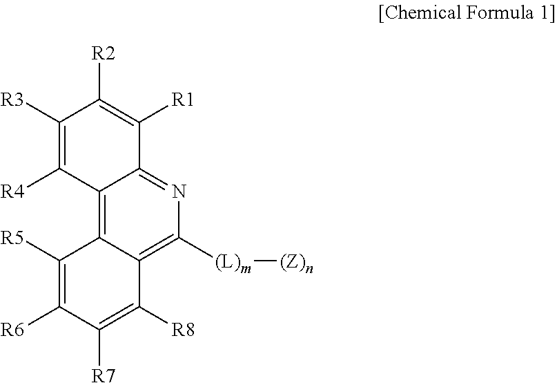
C12=C3C(=C([(L)m][(Z)n])N=C1C([R1])=C([R2])C([R3])=C2[R4])C([R8])=C([R7])C([R6])=C3[R5]
